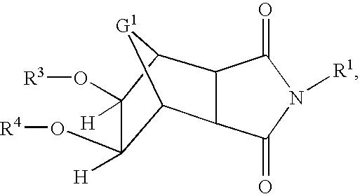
C12[G1]C(C3C1C(=O)N([R1])C3=O)C(O[R3])([H])C2(O[R4])[H]
